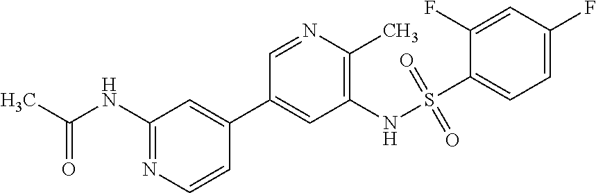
CC(NC1=NC=CC(C2=CC(NS(C3=CC=C(F)C=C3F)(=O)=O)=C(C)N=C2)=C1)=O
